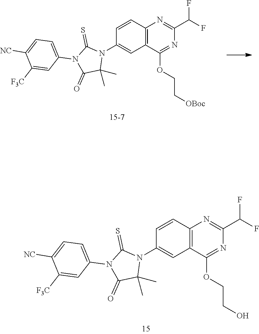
C12=C(C=CC(N3C(=S)N(C4=CC=C([NC])C([F3C])=C4)C(=O)C3(C)C)=C1)N=C(C(F)F)N=C2OCC[OBoc].C12=C(C=CC(N3C(=S)N(C4=CC=C([NC])C([F3C])=C4)C(=O)C3(C)C)=C1)N=C(C(F)F)N=C2OCCO
